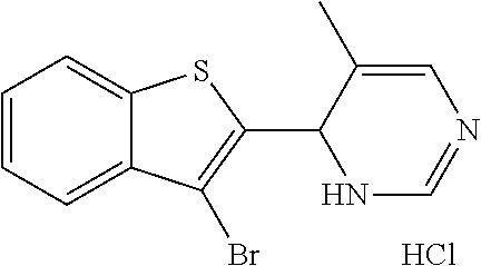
C1=CC=C2C(=C1)SC(C1NC=NC=C1C)=C2Br.Cl
